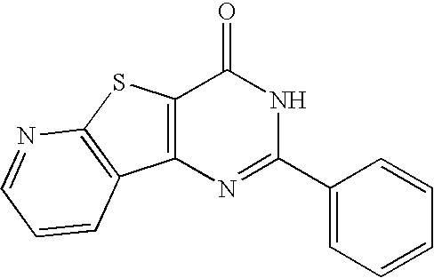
C12=C(N=C(C3=CC=CC=C3)NC1=O)C1=C(S2)N=CC=C1
